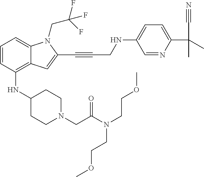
C1=CC(NC2CCN(CC(N(CCOC)CCOC)=O)CC2)=C2C(=C1)N(CC(F)(F)F)C(C#CCNC1=CC=C(C(C#N)(C)C)N=C1)=C2
